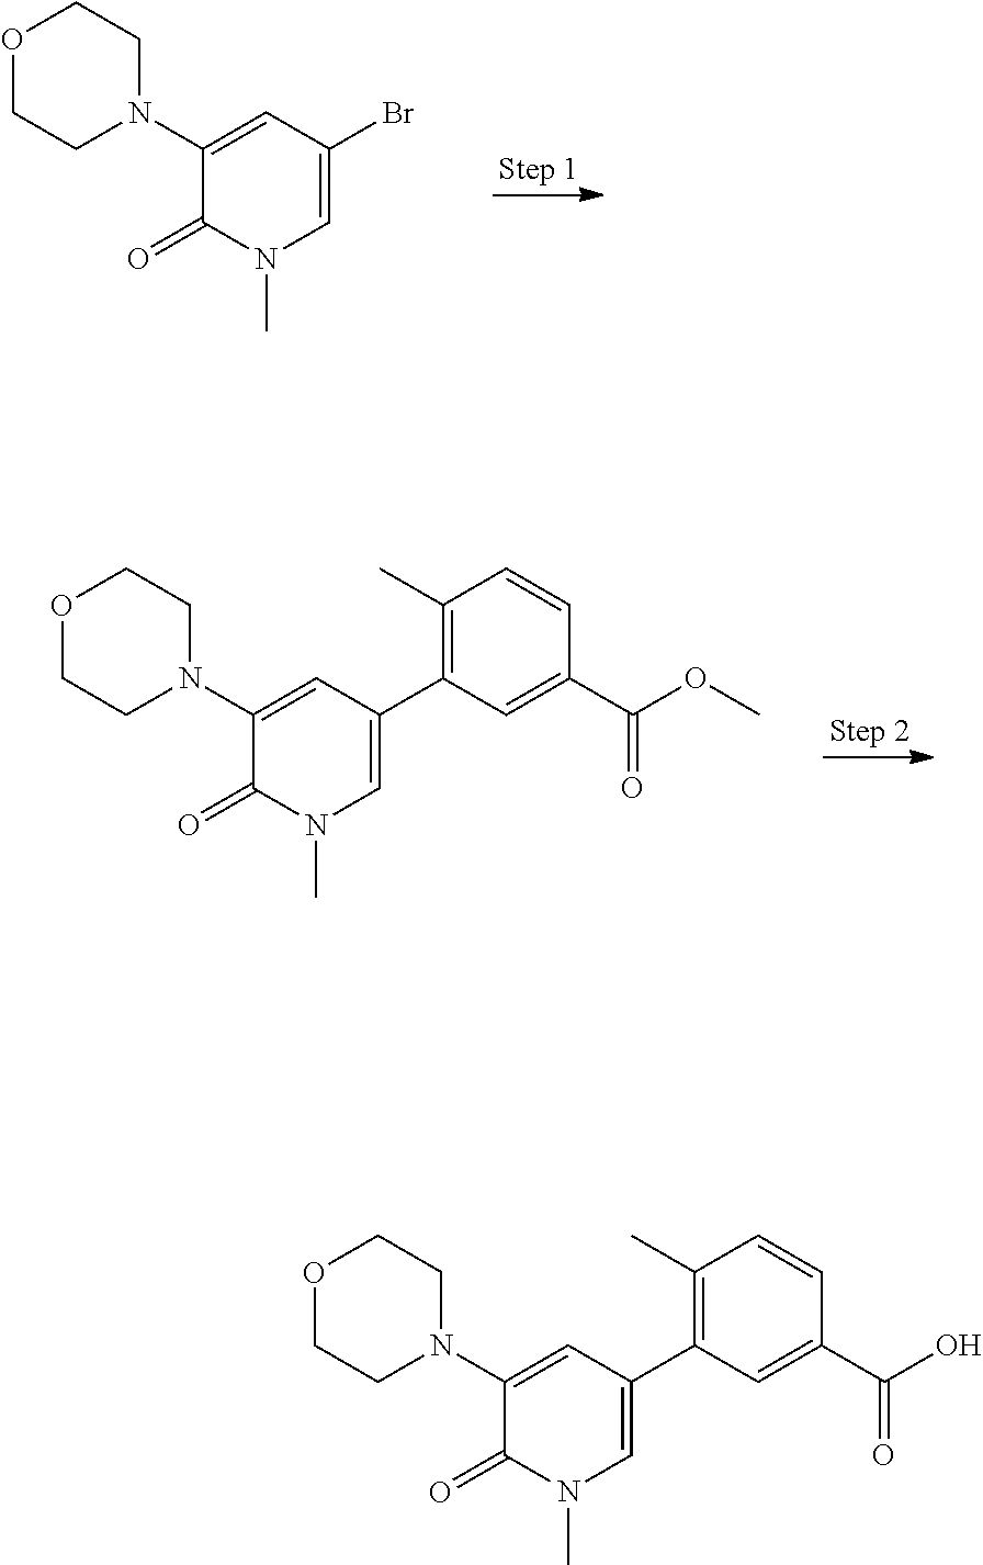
C1=C(Br)C=C(N2CCOCC2)C(=O)N1C.C1=C(C2=C(C)C=CC(C(=O)OC)=C2)C=C(N2CCOCC2)C(=O)N1C.C1=C(C2=C(C)C=CC(C(=O)O)=C2)C=C(N2CCOCC2)C(=O)N1C
